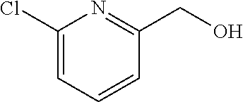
C1(Cl)=CC=CC(CO)=N1
